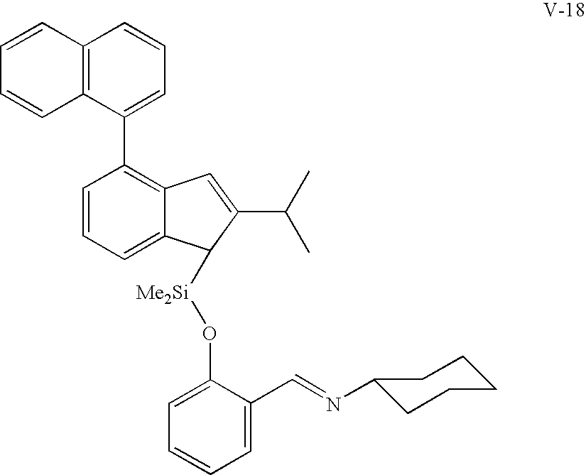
C12=C(C(C3=C4C(=CC=C3)C([Me2Si]OC3=CC=CC=C3C=NC3CCCCC3)C(C(C)C)=C4)=CC=C1)C=CC=C2
